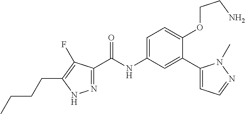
N1=C(C(=O)NC2=CC=C(OCCN)C(C3=CC=NN3C)=C2)C(F)=C(CCCC)N1
